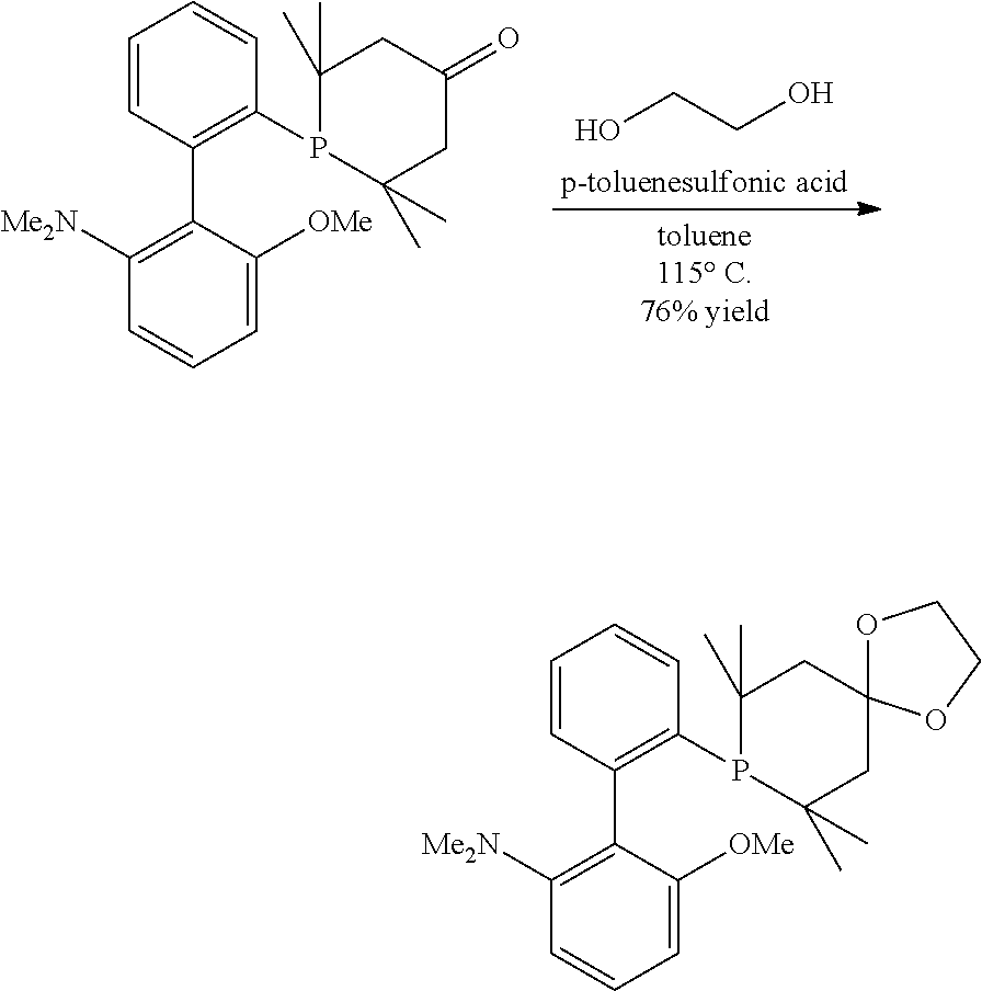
C1=CC(C2=C([Me2N])C=CC=C2[OMe])=C(P2C(C)(C)CC(=O)CC2(C)C)C=C1.OCCO.C1=CC(C2=C([Me2N])C=CC=C2[OMe])=C(P2C(C)(C)CC3(CC2(C)C)OCCO3)C=C1
